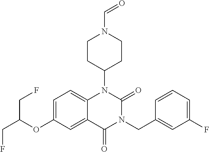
C12=CC=C(OC(CF)CF)C=C1C(=O)N(CC1=CC(F)=CC=C1)C(=O)N2C1CCN(C=O)CC1
